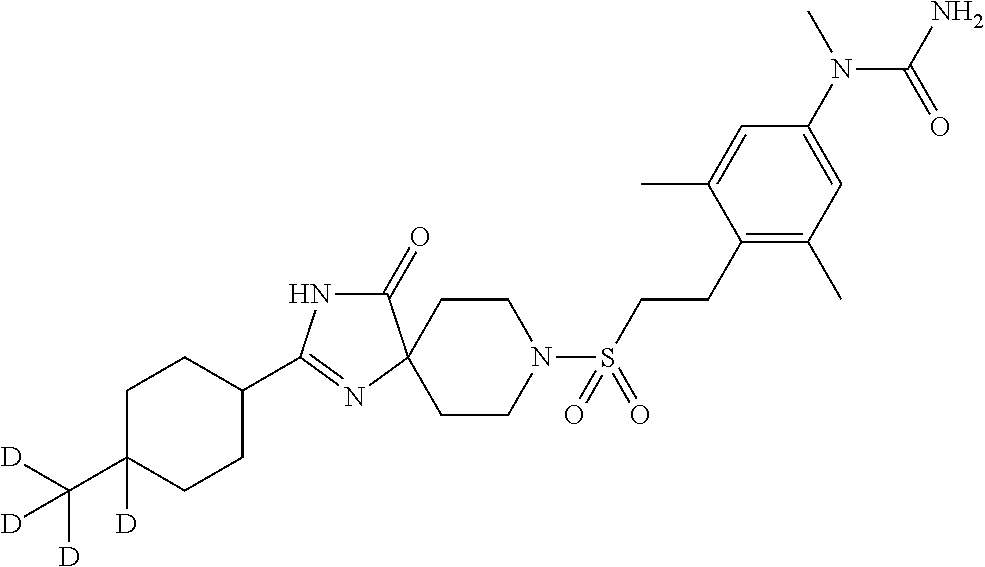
C1CN(S(=O)(=O)CCC2=C(C)C=C(N(C(=O)N)C)C=C2C)CCC12C(=O)NC(C1CCC([D])(C([D])([D])[D])CC1)=N2
